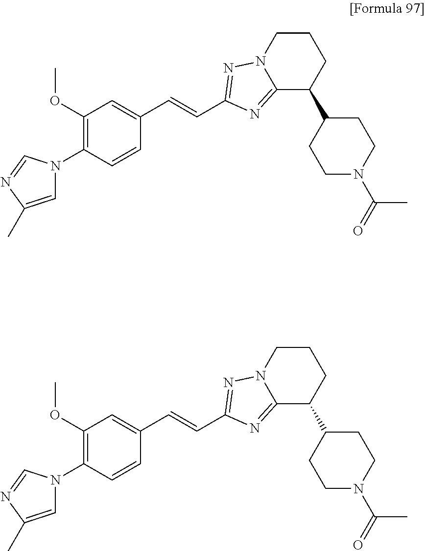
C1=C(C)N=CN1C1=C(OC)C=C(C=CC2=NN3C(=N2)C(C2CCN(C(=O)C)CC2)CCC3)C=C1.C1=C(C)N=CN1C1=C(OC)C=C(C=CC2=NN3C(=N2)C(C2CCN(C(=O)C)CC2)CCC3)C=C1
